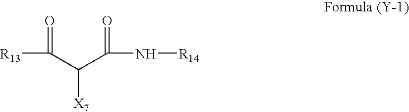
[R13]C(C(C(N[R14])=O)[X7])=O
